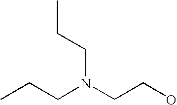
N(CCO)(CCC)CCC
